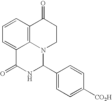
C1=CC2=C3C(=C1)C(=O)NC(C1=CC=C([CO2H])C=C1)N3CCC2=O
